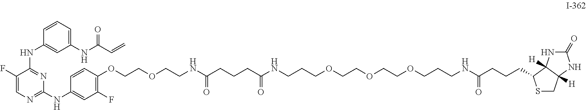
C1=CC(OCCOCCNC(CCCC(NCCCOCCOCCOCCCNC(CCCC2SCC3([H])C2([H])NC(=O)N3)=O)=O)=O)=C(F)C=C1NC1=NC=C(F)C(NC2=CC(NC(=O)C=C)=CC=C2)=N1
